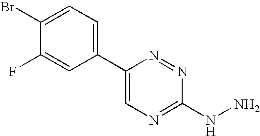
C1=C(C2=CC=C(Br)C(F)=C2)N=NC(NN)=N1
